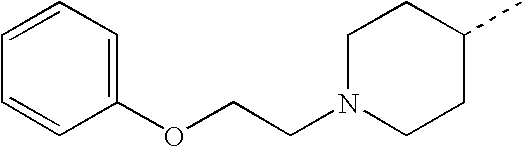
C1=CC(OCCN2CCC(C)CC2)=CC=C1
